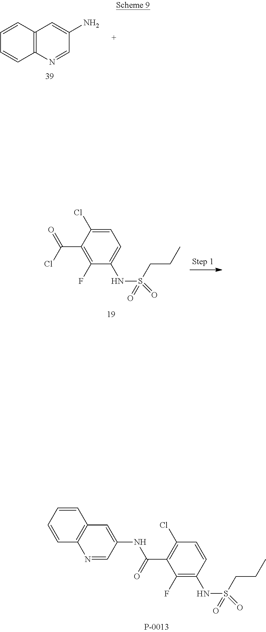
C1=CC2=C(C=C1)N=CC(N)=C2.C1=C(Cl)C(C(Cl)=O)=C(F)C(NS(CCC)(=O)=O)=C1.C1=CC(NS(CCC)(=O)=O)=C(F)C(C(NC2=CC3=C(N=C2)C=CC=C3)=O)=C1Cl
